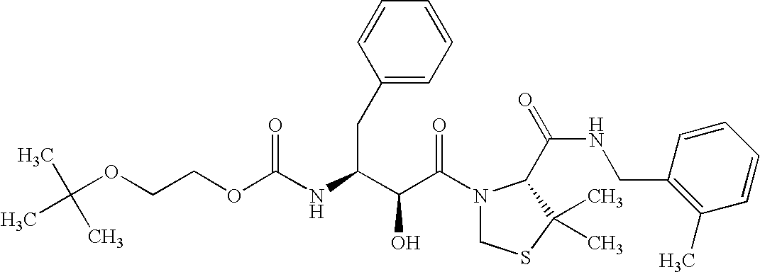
O(C(NC(C(C(N1CSC(C)(C)C1C(NCC1=C(C)C=CC=C1)=O)=O)O)CC1=CC=CC=C1)=O)CCOC(C)(C)C
